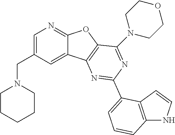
C1=C(CN2CCCCC2)C=C2C(=N1)OC1=C2N=C(C2=CC=CC3=C2C=CN3)N=C1N1CCOCC1
